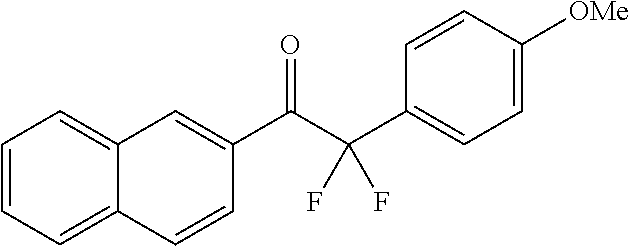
C1=CC=C2C(=C1)C=C(C(C(C1=CC=C([OMe])C=C1)(F)F)=O)C=C2
